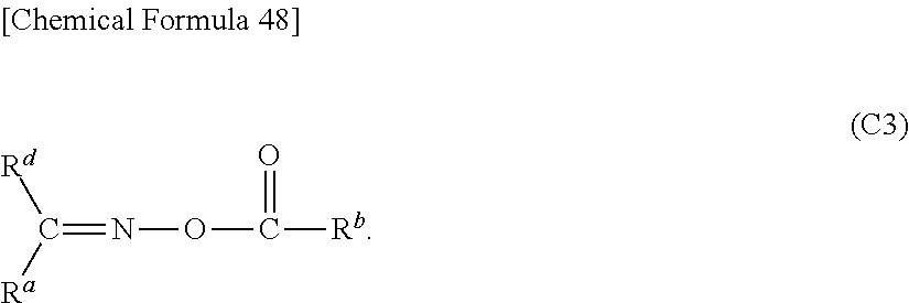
C(=NOC(=O)[Rb])([Ra])[Rd]
